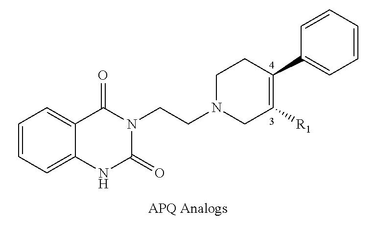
C12=CC=CC=C1NC(=O)N(CCN1CC([R1])=C(C3=CC=CC=C3)CC1)C2=O
